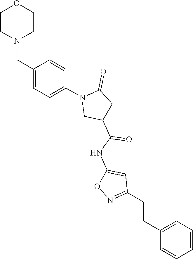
C1CN(CC2=CC=C(N3CC(C(NC4=CC(CCC5=CC=CC=C5)=NO4)=O)CC3=O)C=C2)CCO1
